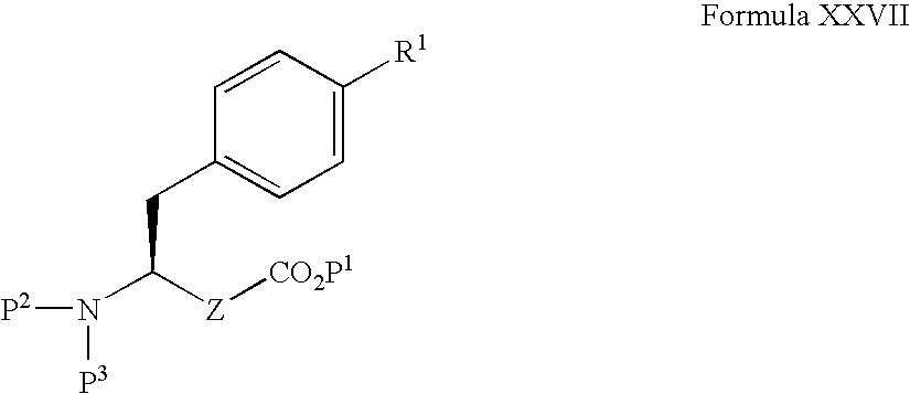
[P2]N(C([Z][CO2P1])CC1=CC=C([R1])C=C1)[P3]
